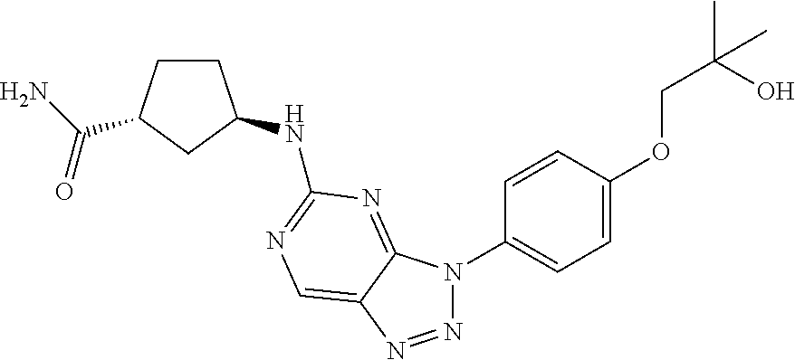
C1CC(C(N)=O)CC1NC1=NC=C2C(=N1)N(C1=CC=C(OCC(C)(O)C)C=C1)N=N2
